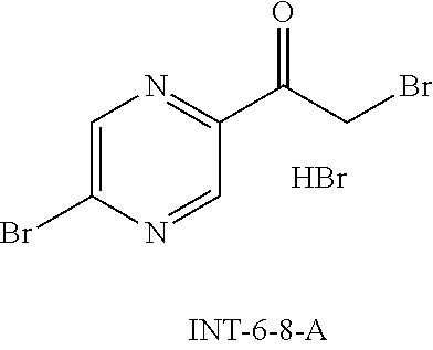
C1=C(Br)N=CC(C(CBr)=O)=N1.Br
